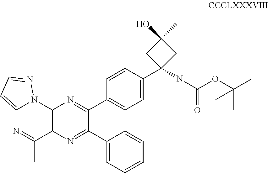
C12=CC=NN1C1=C(C(C)=N2)N=C(C2=CC=CC=C2)C(C2=CC=C(C3(NC(OC(C)(C)C)=O)CC(O)(C)C3)C=C2)=N1
